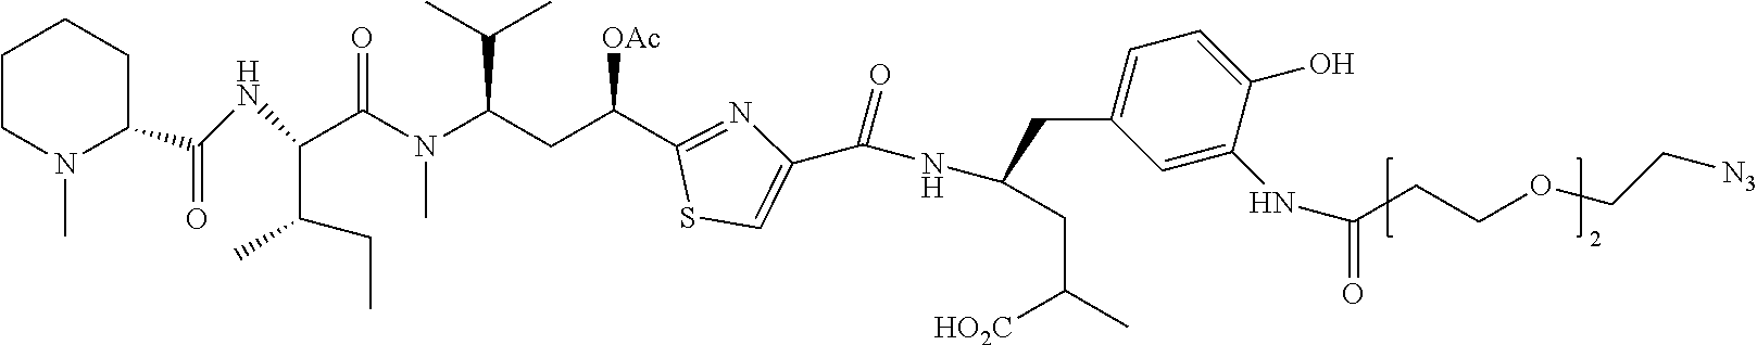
C1CN(C)C(C(=O)NC(C(C)CC)C(N(C(CC([OAc])C2=NC(C(=O)NC(CC(C)[HO2C])CC3=CC=C(O)C(NC(=O)CCOCC[N3])=C3)=CS2)C(C)C)C)=O)CC1
